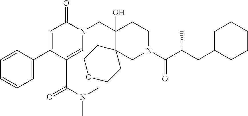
C1(C2=CC(=O)N(CC3(O)C4(CN(C(C(CC5CCCCC5)C)=O)CC3)CCOCC4)C=C2C(N(C)C)=O)=CC=CC=C1
